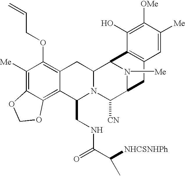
C1([Me])=C2C(=C3C(=C1OCC=C)CC1N(C3CNC(C([NHCSNHPh])C)=O)C([CN])C3N([Me])C1C1=C(C3)C=C([Me])C([OMe])=C1O)OCO2
